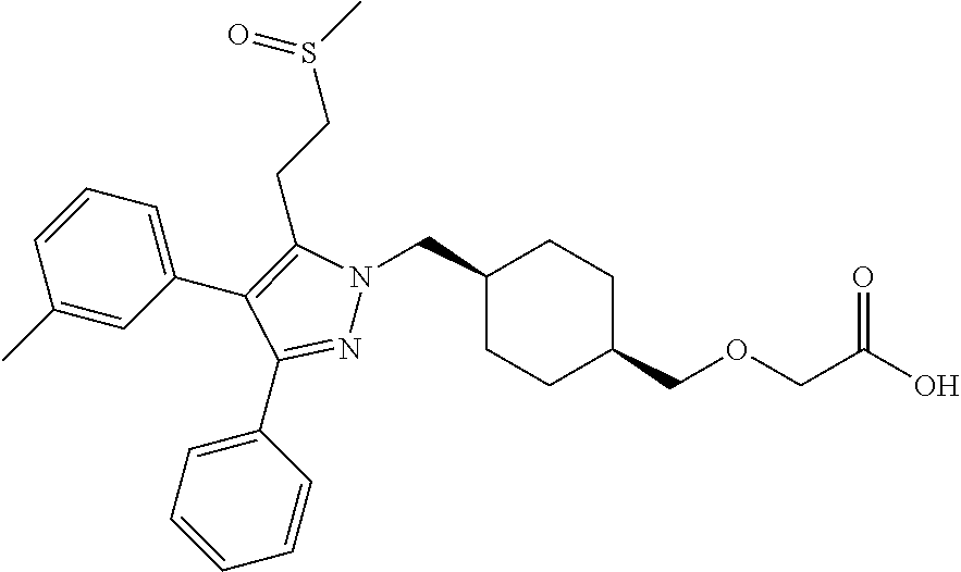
C1(CN2N=C(C3=CC=CC=C3)C(C3=CC=CC(C)=C3)=C2CCS(C)=O)CCC(COCC(O)=O)CC1
